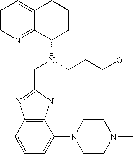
C1=CN=C2C(=C1)CCCC2N(CC1=NC2=C(N1)C(N1CCN(C)CC1)=CC=C2)CCCO
